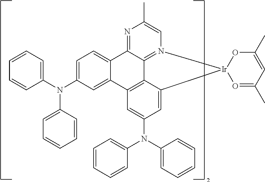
C1=C(N(C2=CC=CC=C2)C2=CC=CC=C2)C=C2C(=C1)C1=NC(C)=CN3=C1C1=C2C=C(N(C2=CC=CC=C2)C2=CC=CC=C2)C=C1[Ir]31O=C(C)C=C(C)O1
